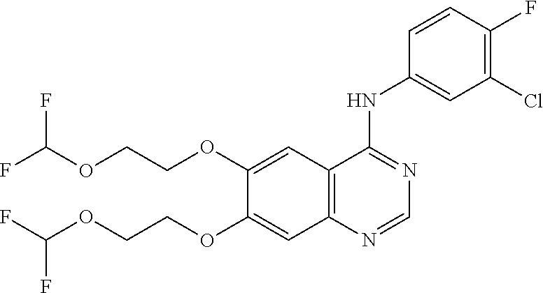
C12=C(C=C(OCCOC(F)F)C(OCCOC(F)F)=C1)C(NC1=CC(Cl)=C(F)C=C1)=NC=N2
